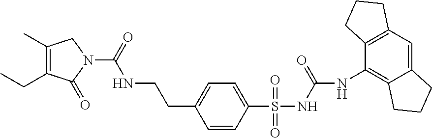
N1(C(NCCC2=CC=C(S(NC(=O)NC3=C4C(=CC5=C3CCC5)CCC4)(=O)=O)C=C2)=O)CC(C)=C(CC)C1=O
